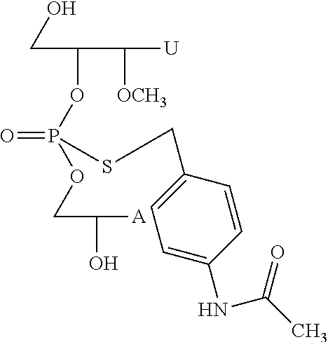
C(C(OP(=O)(OCC(O)[A])SCC1=CC=C(NC(C)=O)C=C1)C([OCH3])[U])O
